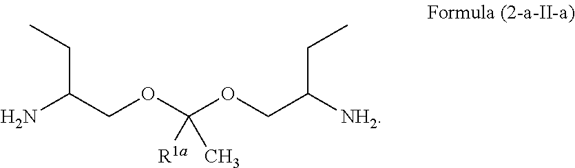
C(C(N)COC([R1a])(OCC(CC)[NH2])C)C
